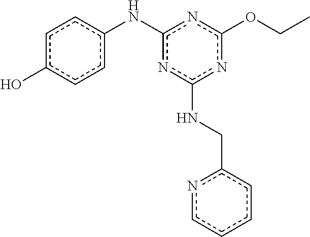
c1c(O)ccc(Nc2nc(NCc3ncccc3)nc(OCC)n2)c1
